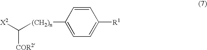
[X2]C([(CH2)n]C1=CC=C([R1])C=C1)[COR2]
